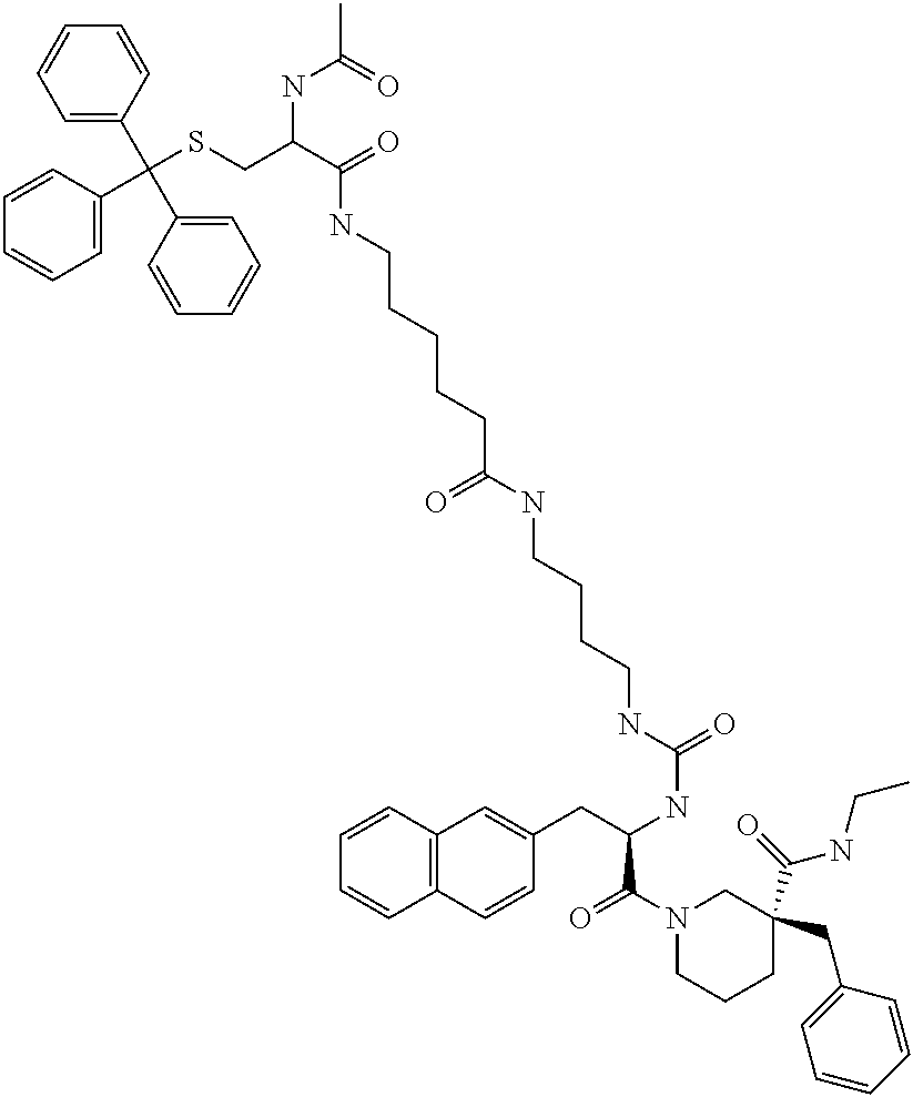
C1=CC2=C(C=C1)C=CC(CC(NC(=O)NCCCCNC(=O)CCCCCNC(C(CSC(C1=CC=CC=C1)(C1=CC=CC=C1)C1=CC=CC=C1)NC(C)=O)=O)C(N1CCCC(C(NCC)=O)(CC3=CC=CC=C3)C1)=O)=C2
